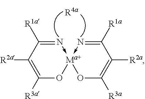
N1->[Ma+]2(-N=C([R1a])C([R2a])=C([R3a])O2)OC([R3a])=C([R2a])C=1[R1a]
